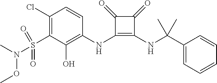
C1(Cl)=C(S(N(C)OC)(=O)=O)C(O)=C(NC2=C(NC(C3=CC=CC=C3)(C)C)C(=O)C2=O)C=C1
